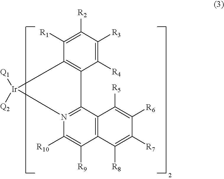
C1([R4])=C([R3])C([R2])=C([R1])C2=C1C1=N(C([R10])=C([R9])C3=C1C([R5])=C([R6])C([R7])=C3[R8])[Ir]2([Q1])[Q2]
